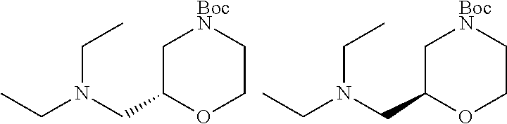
C1C(CN(CC)CC)OCC[BocN]1.C1C(CN(CC)CC)OCC[BocN]1
